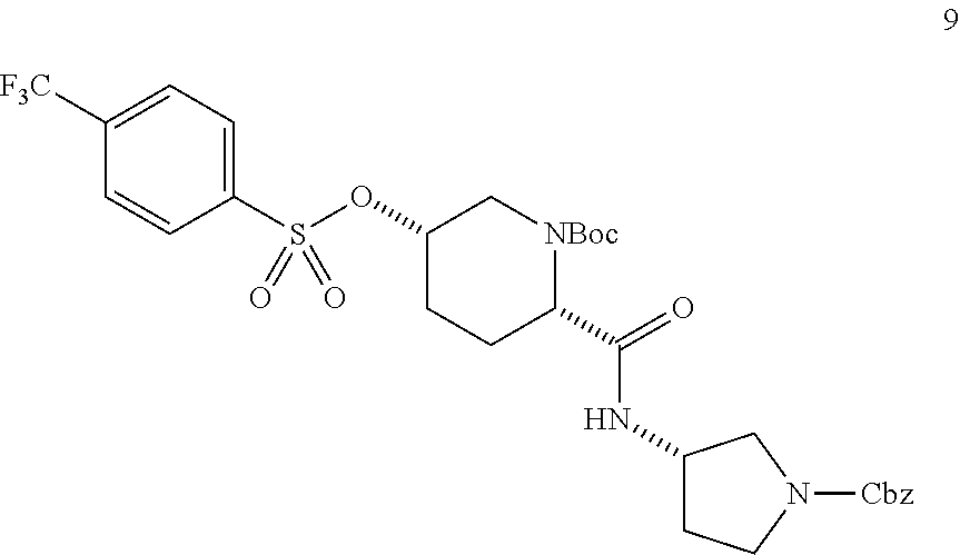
C1(OS(C2=CC=C([F3C])C=C2)(=O)=O)CCC(C(=O)NC2CCN([Cbz])C2)[NBoc]C1
